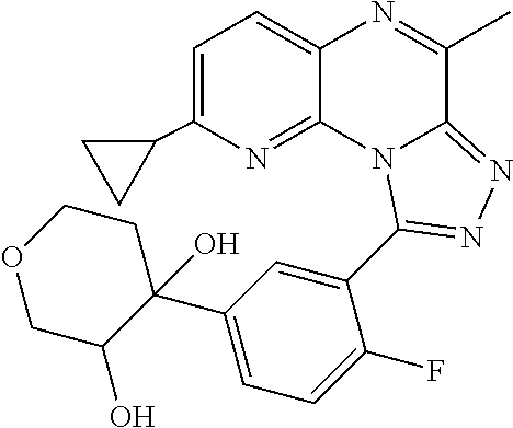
C1=C(C2CC2)N=C2C(=C1)N=C(C)C1=NN=C(C3=CC(C4(O)CCOCC4O)=CC=C3F)N21
